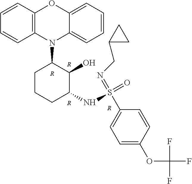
[R].[R].[R].N1(C2CCCC(NS(C3=CC=C(OC(F)(F)F)C=C3)(=NCC3CC3)=O)C2O)C2=CC=CC=C2OC2=C1C=CC=C2.[R]
